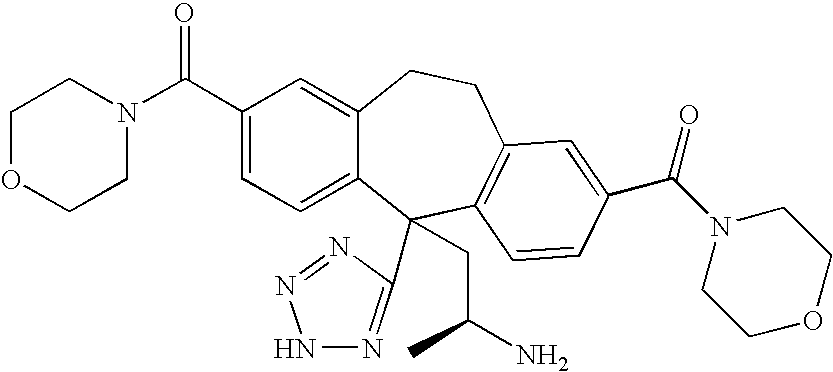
C1(C(N2CCOCC2)=O)=CC=C2C(=C1)CCC1=C(C2(C2=NNN=N2)CC(N)C)C=CC(C(N2CCOCC2)=O)=C1
